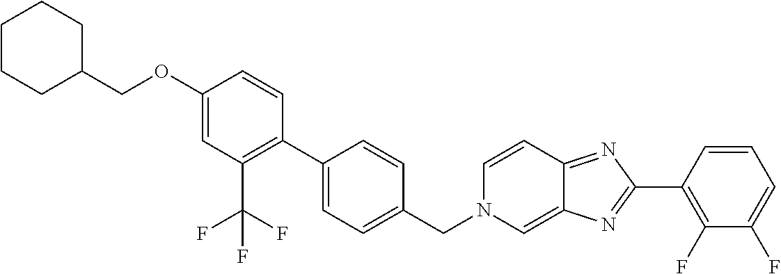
C1(OCC2CCCCC2)=CC(C(F)(F)F)=C(C2=CC=C(CN3C=C4C(=NC(C5=C(F)C(F)=CC=C5)=N4)C=C3)C=C2)C=C1
